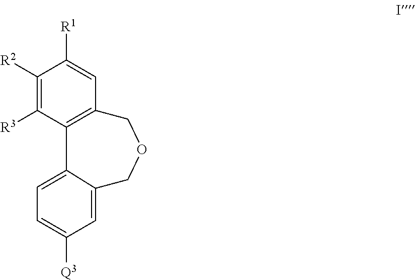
C12=C(COCC3=CC([Q3])=CC=C13)C=C([R1])C([R2])=C2[R3]
